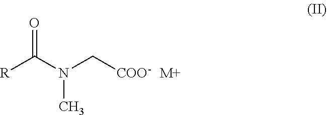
[R]C(N(C)C[COO-])=O.[M+]
